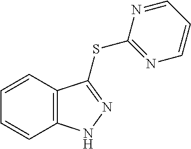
C1=CC2=C(C=C1)NN=C2SC1=NC=CC=N1
